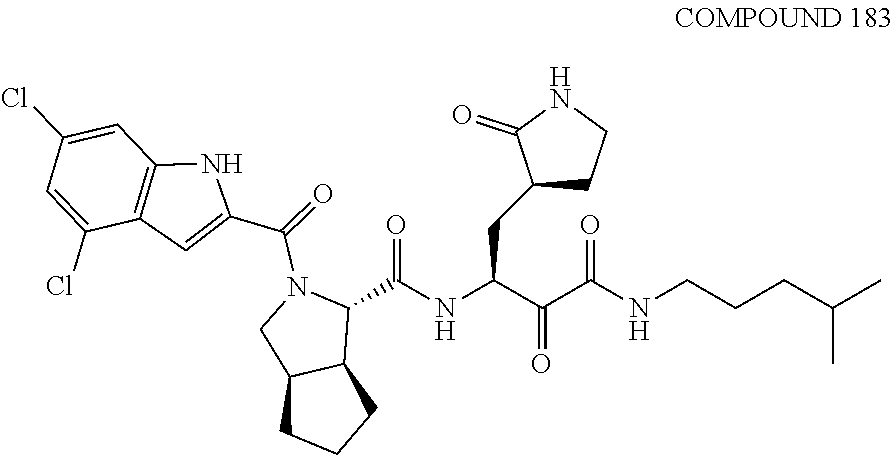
C1=C(Cl)C2=C(C=C1Cl)NC(C(=O)N1CC3C(C1C(NC(C(C(NCCCC(C)C)=O)=O)CC1CCNC1=O)=O)CCC3)=C2
